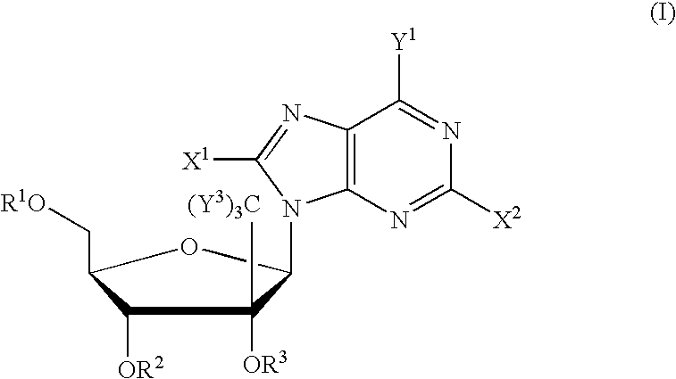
C1([OR2])C(C[R1O])OC(N2C3=C(C([Y1])=NC([X2])=N3)N=C2[X1])C1([OR3])[(Y3)3C]
